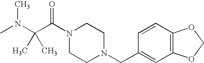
C1=CC2=C(C=C1CN1CCN(C(C(N(C)C)(C)C)=O)CC1)OCO2
